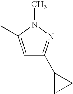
C1=C(C)N(C)N=C1C1CC1
